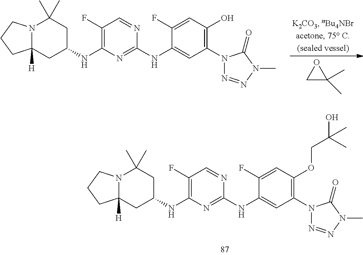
C1(N2N=NN(C)C2=O)=C(O)C=C(F)C(NC2=NC(NC3CC4([H])N(C(C)(C)C3)CCC4)=C(F)C=N2)=C1.C1C(C)(C)O1.C1(N2N=NN(C)C2=O)=C(OCC(O)(C)C)C=C(F)C(NC2=NC(NC3CC4([H])N(C(C)(C)C3)CCC4)=C(F)C=N2)=C1
